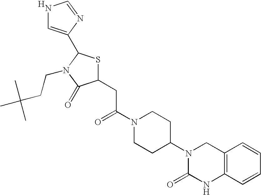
C12=C(C=CC=C1)NC(=O)N(C1CCN(C(=O)CC3SC(C4=CNC=N4)N(CCC(C)(C)C)C3=O)CC1)C2.[H]
